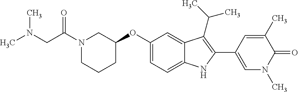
C1(OC2=CC=C3C(=C2)C(C(C)C)=C(C2=CN(C)C(=O)C(C)=C2)N3)CN(C(=O)CN(C)C)CCC1
